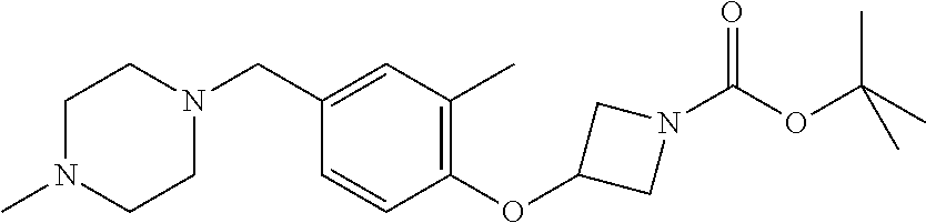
C1N(C)CCN(CC2=CC(C)=C(OC3CN(C(OC(C)(C)C)=O)C3)C=C2)C1
